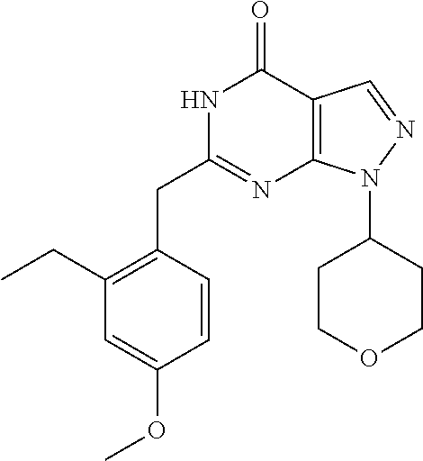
C1=CC(CC2=NC3=C(C(=O)N2)C=NN3C2CCOCC2)=C(CC)C=C1OC
